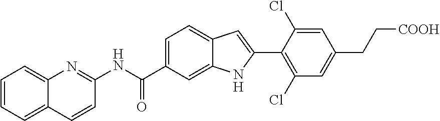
C1=C(C(NC2=NC3=CC=CC=C3C=C2)=O)C=C2C(=C1)C=C(C1=C(Cl)C=C(CC[COOH])C=C1Cl)N2
